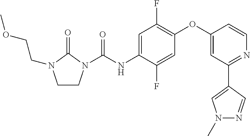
C1CN(C(NC2=CC(F)=C(OC3=CC(C4=CN(C)N=C4)=NC=C3)C=C2F)=O)C(=O)N1CCOC
